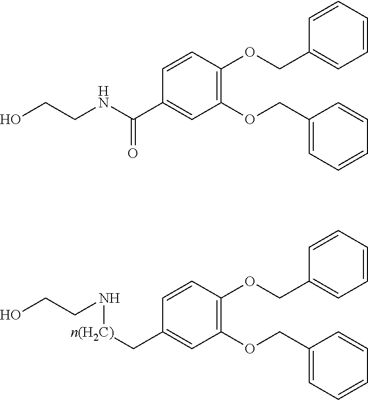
C1(OCC2=CC=CC=C2)=C(OCC2=CC=CC=C2)C=CC(C(NCCO)=O)=C1.C1(OCC2=CC=CC=C2)=C(OCC2=CC=CC=C2)C=CC(C[n(H2C)]NCCO)=C1
